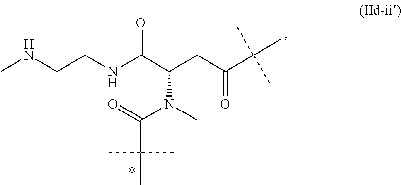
CNCCNC(C(CC(C(C)(C)C)=O)N(C)C(=O)C(C)(C)C)=O
